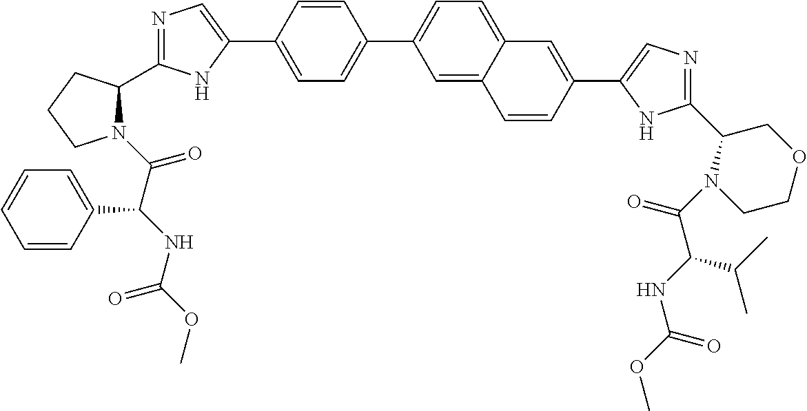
N1(C(=O)C(NC(OC)=O)C2=CC=CC=C2)C(C2=NC=C(C3=CC=C(C4=CC=C5C(=C4)C=CC(C4=CN=C(C6N(C(C(C(C)C)NC(=O)OC)=O)CCOC6)N4)=C5)C=C3)N2)CCC1
